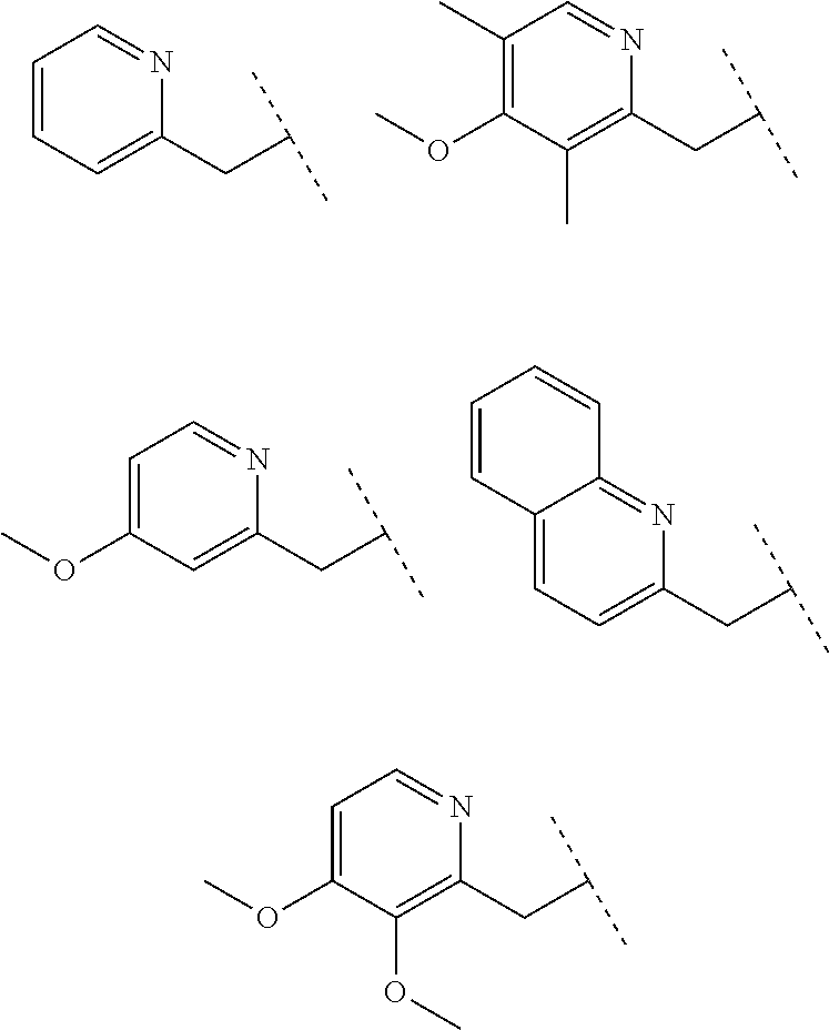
C1=CC=C(CC(C)C)N=C1.C1(C)=C(OC)C(C)=C(CC(C)C)N=C1.C1=C(OC)C=C(CC(C)C)N=C1.C12=CC=C(CC(C)C)N=C1C=CC=C2.C1=C(OC)C(OC)=C(CC(C)C)N=C1
